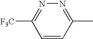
C1=CC(C)=NN=C1[F3C]
